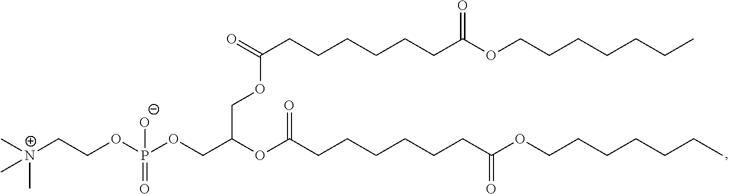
C(CCCCCCC(OCCCCCCC)=O)(OCC(COP(OCC[N+](C)(C)C)(=O)[O-])OC(CCCCCCC(OCCCCCCC)=O)=O)=O
